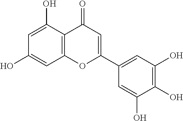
C1(O)=CC2=C(C(O)=C1)C(=O)C=C(C1=CC(O)=C(O)C(O)=C1)O2
